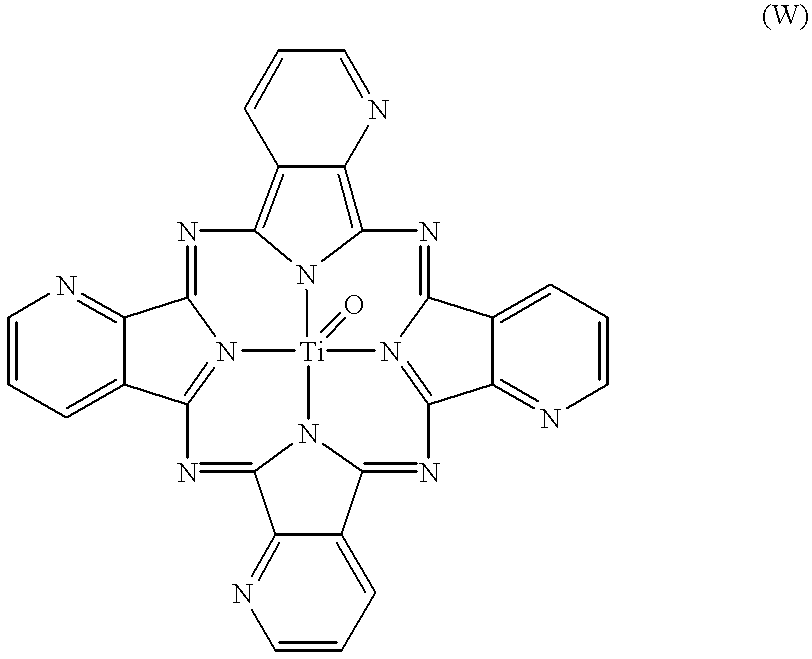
C12=NC=CC=C1C1=N3C2=NC2=C4C(=C5N2[Ti]32(=O)N3=C(C6=NC=CC=C6C3=N5)N=C3C5=CC=CN=C5C(=N1)N32)N=CC=C4
